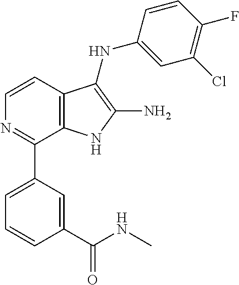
C1=CC2=C(C(C3=CC=CC(C(NC)=O)=C3)=N1)NC(N)=C2NC1=CC(Cl)=C(F)C=C1
